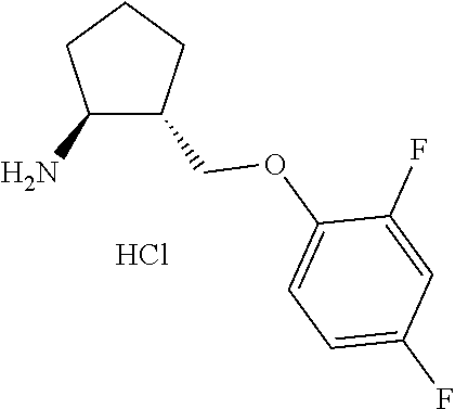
C1(N)C(COC2=CC=C(F)C=C2F)CCC1.Cl
